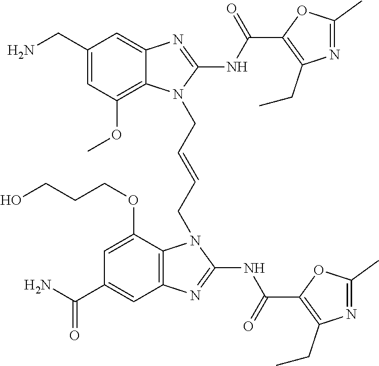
NCC1=CC(OC)=C2C(=C1)N=C(NC(=O)C1=C(CC)N=C(C)O1)N2CC=CCN1C2=C(C=C(C(N)=O)C=C2OCCCO)N=C1NC(=O)C1=C(CC)N=C(C)O1
